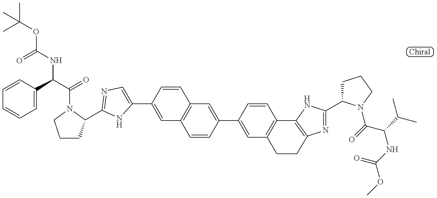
C1(C2=CC3=C(C=C2)C=C(C2=CC4=C(C=C2)C2=C(N=C(C5CCCN5C(C(NC(=O)OC)C(C)C)=O)N2)CC4)C=C3)=CN=C(C2CCCN2C(=O)C(NC(=O)OC(C)(C)C)C2=CC=CC=C2)N1
